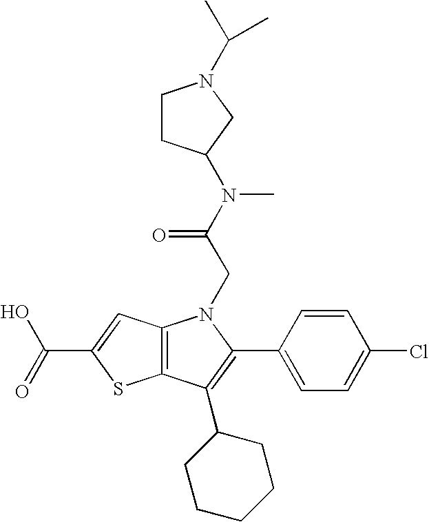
C12=C(C(C3CCCCC3)=C(C3=CC=C(Cl)C=C3)N1CC(N(C)C1CCN(C(C)C)C1)=O)SC(C(=O)O)=C2
